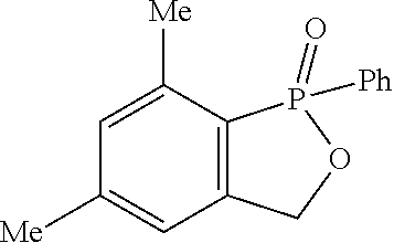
C1=C([Me])C2=C(C=C1[Me])COP2(=O)[Ph]
